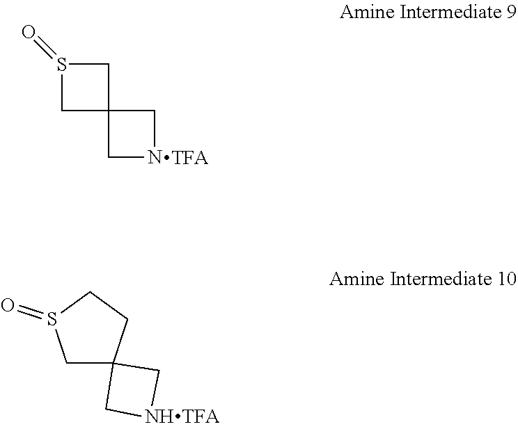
O=S1CC2(C1)CNC2.C1C2(CCS1=O)CNC2
